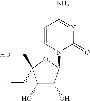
C1(O)C(O)C(N2C(=O)N=C(N)C=C2)OC1(CF)CO
